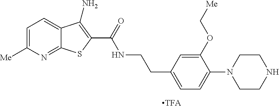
C1=C([Me])N=C2C(=C1)C(N)=C(C(=O)NCCC1=CC=C(N3CCNCC3)C(OC[Me])=C1)S2
